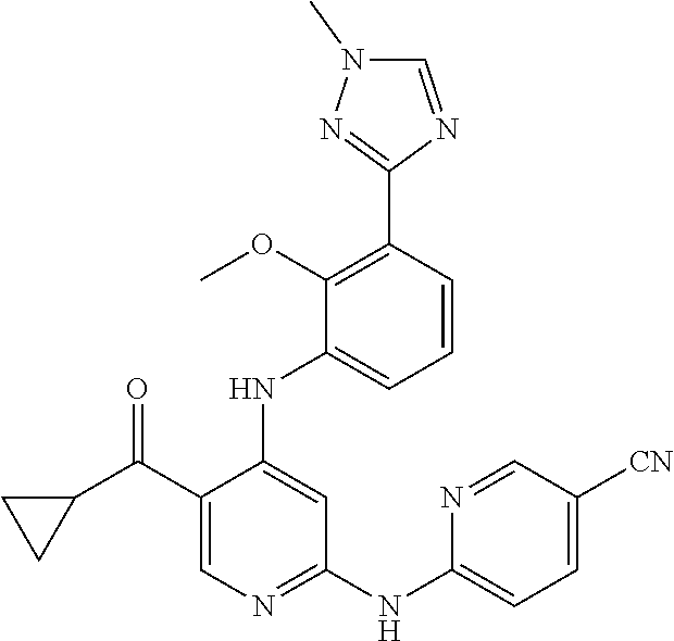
C1=CC(C2=NN(C)C=N2)=C(OC)C(NC2=CC(NC3=CC=C([CN])C=N3)=NC=C2C(C2CC2)=O)=C1
